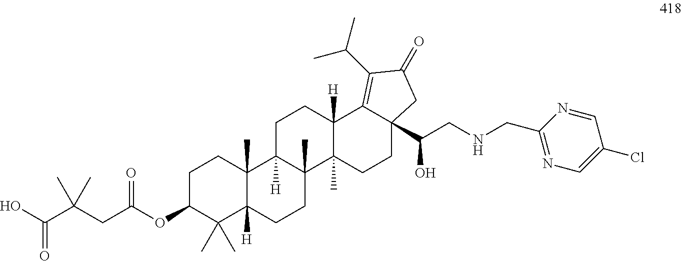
OC(C(CC(OC1C(C)(C)C2([H])C(C)(CC1)C1([H])C(C)(CC2)C2(C)C([H])(CC1)C1=C(C(C)C)C(=O)CC1(C(CNCC1=NC=C(Cl)C=N1)O)CC2)=O)(C)C)=O
